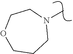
CN1CCOCCC1
